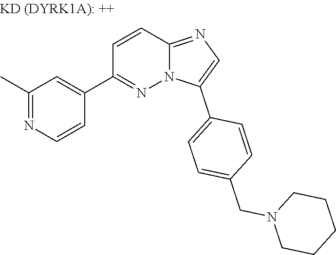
C1(C)=NC=CC(C2=NN3C(=NC=C3C3=CC=C(CN4CCCCC4)C=C3)C=C2)=C1
